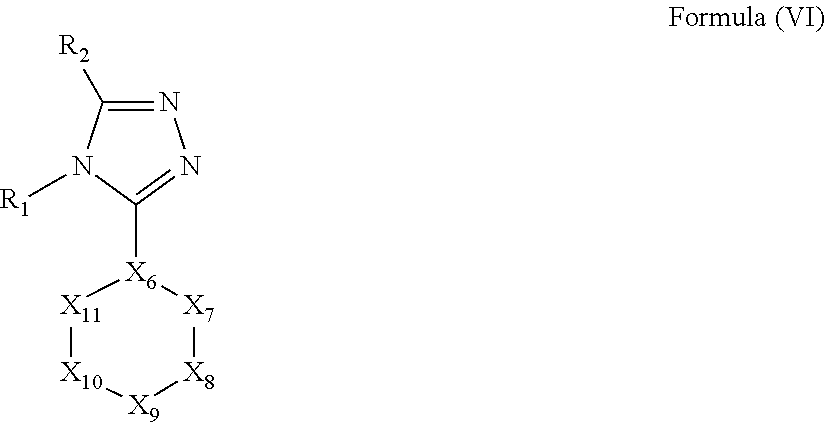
[X11]1[X10][X9][X8][X7][X6]1C1=NN=C([R2])N1[R1]
